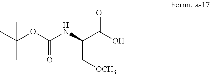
OC(C(NC(OC(C)(C)C)=O)C[OCH3])=O
